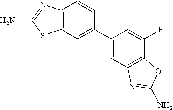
C12=C(N=C(N)S1)C=CC(C1=CC3=C(C(F)=C1)OC(N)=N3)=C2
